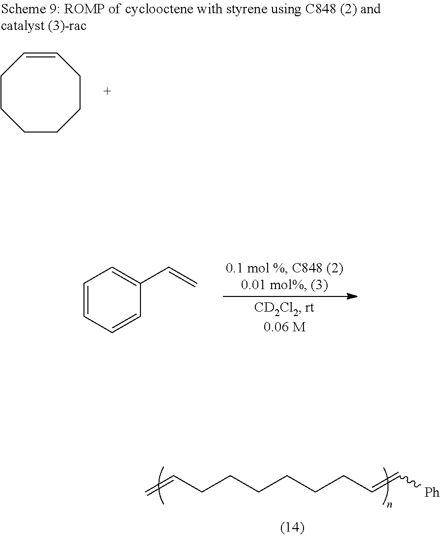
C=CCCCCCCC=C[Ph].C1CCCC=CCC1.C1=CC=CC(C=C)=C1
